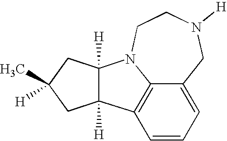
C12=C3C=CC=C1CN([H])CCN2C1([H])C3([H])CC(C)([H])C1
